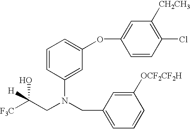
[F3C]C(CN(CC1=CC=CC([OCF2CF2H])=C1)C1=CC(OC2=CC([CH2CH3])=C(Cl)C=C2)=CC=C1)(O)[H]
